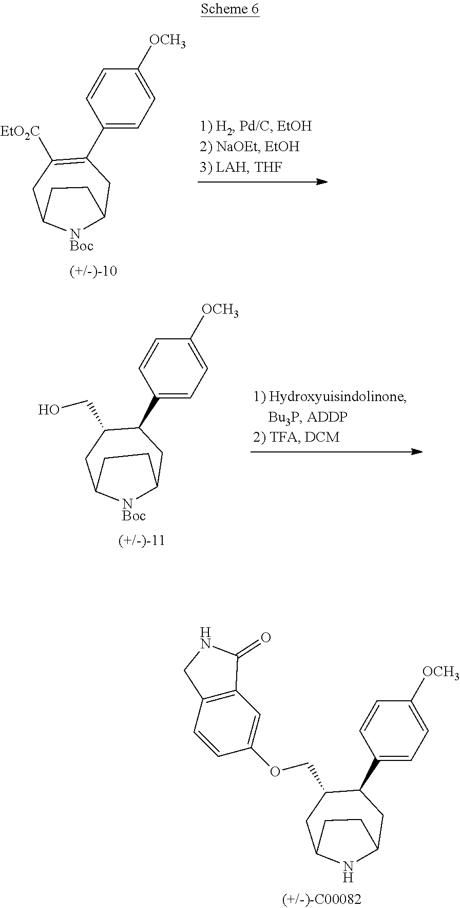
[NBoc]1C2CC(C3=CC=C([OCH3])C=C3)C(CO)CC1CC2.[NBoc]1C2CC(C3=CC=C([OCH3])C=C3)=C([EtO2C])CC1CC2.N1C2CC(C3=CC=C([OCH3])C=C3)C(COC3=CC4=C(C=C3)CNC4=O)CC1CC2
